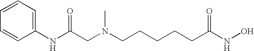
C1=CC=C(NC(CN(CCCCCC(NO)=O)C)=O)C=C1
